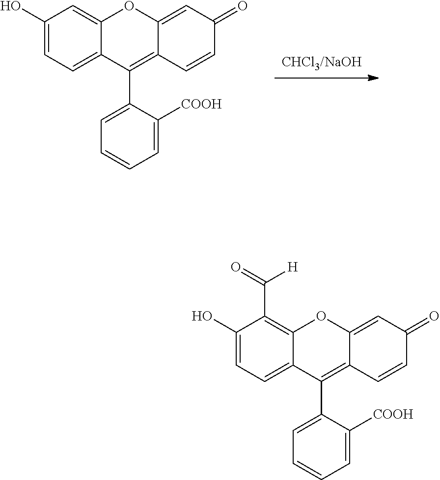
C1(O)=CC=C2C(=C1C(=O)[H])OC1=CC(=O)C=CC1=C2C1=CC=CC=C1[COOH].C1(O)=CC=C2C(=C1)OC1=CC(=O)C=CC1=C2C1=CC=CC=C1[COOH]
